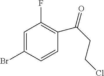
C1=C(Br)C=CC(C(CCCl)=O)=C1F
